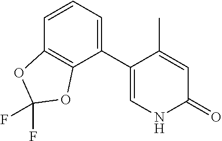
C1=CC=C(C2=CNC(=O)C=C2C)C2=C1OC(F)(F)O2
